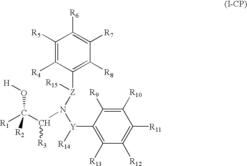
C1([R10])=C([R9])C([Y]([R14])N(C(C([R1])(O[H])[R2])[R3])[Z](C2=C([R8])C([R7])=C([R6])C([R5])=C2[R4])[R15])=C([R13])C([R12])=C1[R11]
